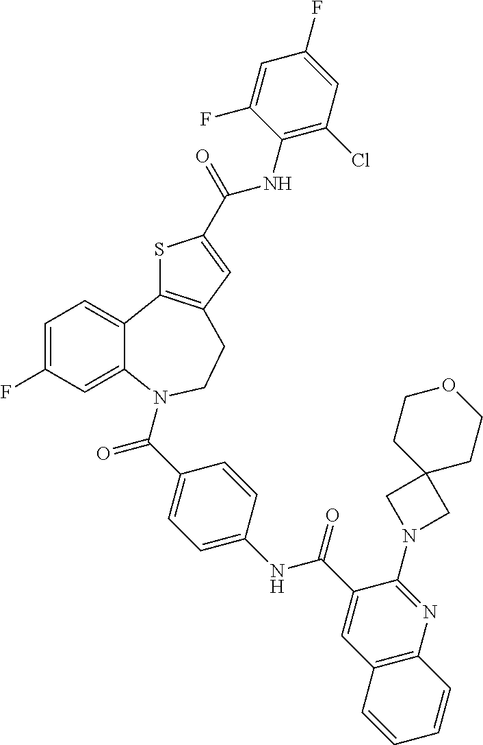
C1=C(F)C=C2C(=C1)C1=C(CCN2C(C2=CC=C(NC(C3=CC4=C(N=C3N3CC5(C3)CCOCC5)C=CC=C4)=O)C=C2)=O)C=C(C(NC2=C(Cl)C=C(F)C=C2F)=O)S1
